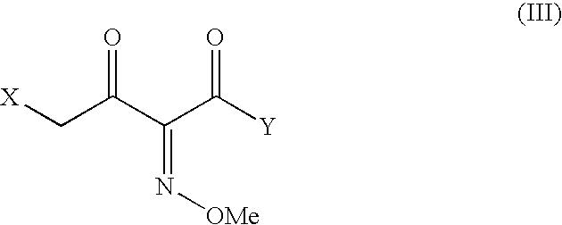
C(C(C(C([Y])=O)=N[OMe])=O)[X]
